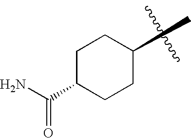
NC(C1CCC(C)CC1)=O
